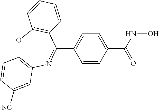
O1C2=C(N=C(C3=CC=C(C(NO)=O)C=C3)C3=C1C=CC=C3)C=C([NC])C=C2
